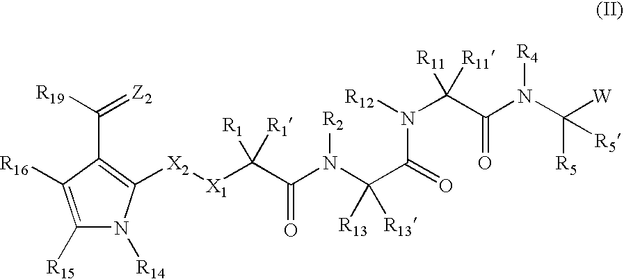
C1([R15])=C([R16])C(C([R19])=[Z2])=C([X2][X1]C(C(N(C(C(=O)N([R12])C(C(N(C([W])([R5])[R5])[R4])=O)([R11])[R11])([R13])[R13])[R2])=O)([R1])[R1])N1[R14]
